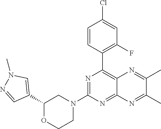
C1(C2=CN(C)N=C2)OCCN(C2=NC(C3=C(F)C=C(Cl)C=C3)=C3C(=N2)N=C(C)C(C)=N3)C1
